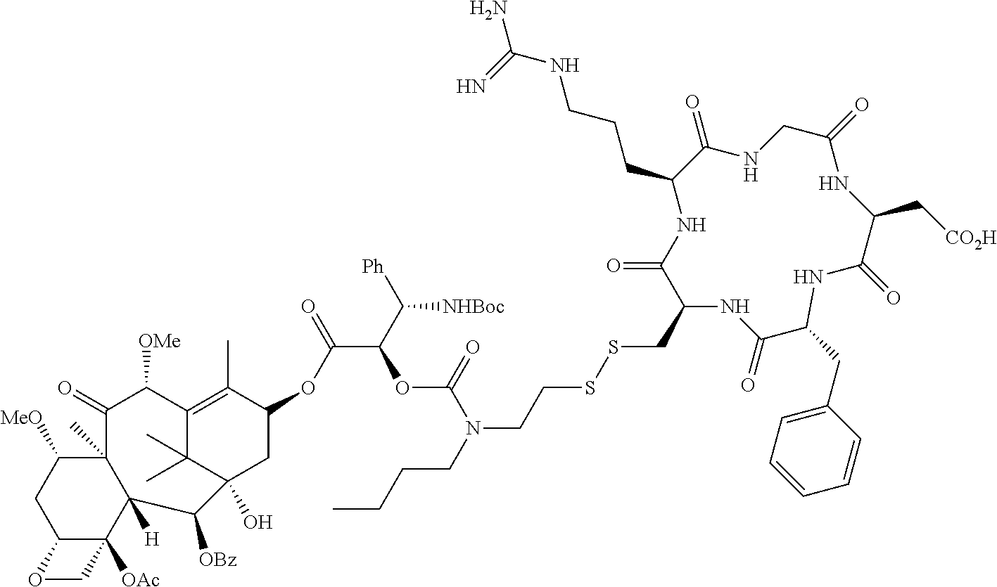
C12(C)C([MeO])CC3C([OAc])(C1([H])C([OBz])C1(O)C(C)(C)C(=C(C)C(OC(C(C([Ph])[NHBoc])OC(N(CCSSCC4NC(=O)C(CC5=CC=CC=C5)NC(=O)C(C[CO2H])NC(=O)CNC(=O)C(CCCNC(N)=N)NC4=O)CCCC)=O)=O)C1)C([OMe])C2=O)CO3
